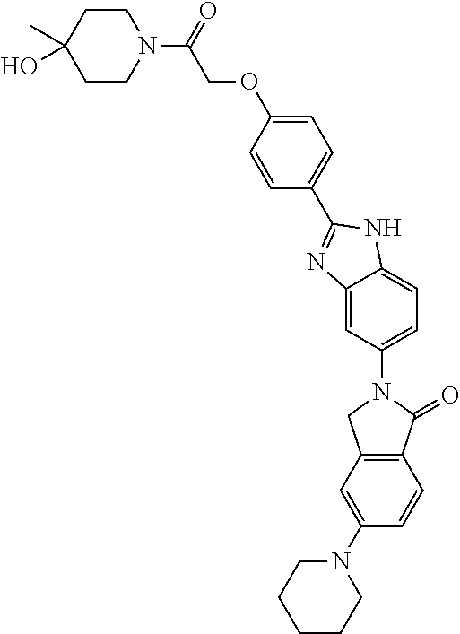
C12=C(C(=O)N(C3=CC=C4C(=C3)N=C(C3=CC=C(OCC(N5CCC(C)(O)CC5)=O)C=C3)N4)C1)C=CC(N1CCCCC1)=C2
